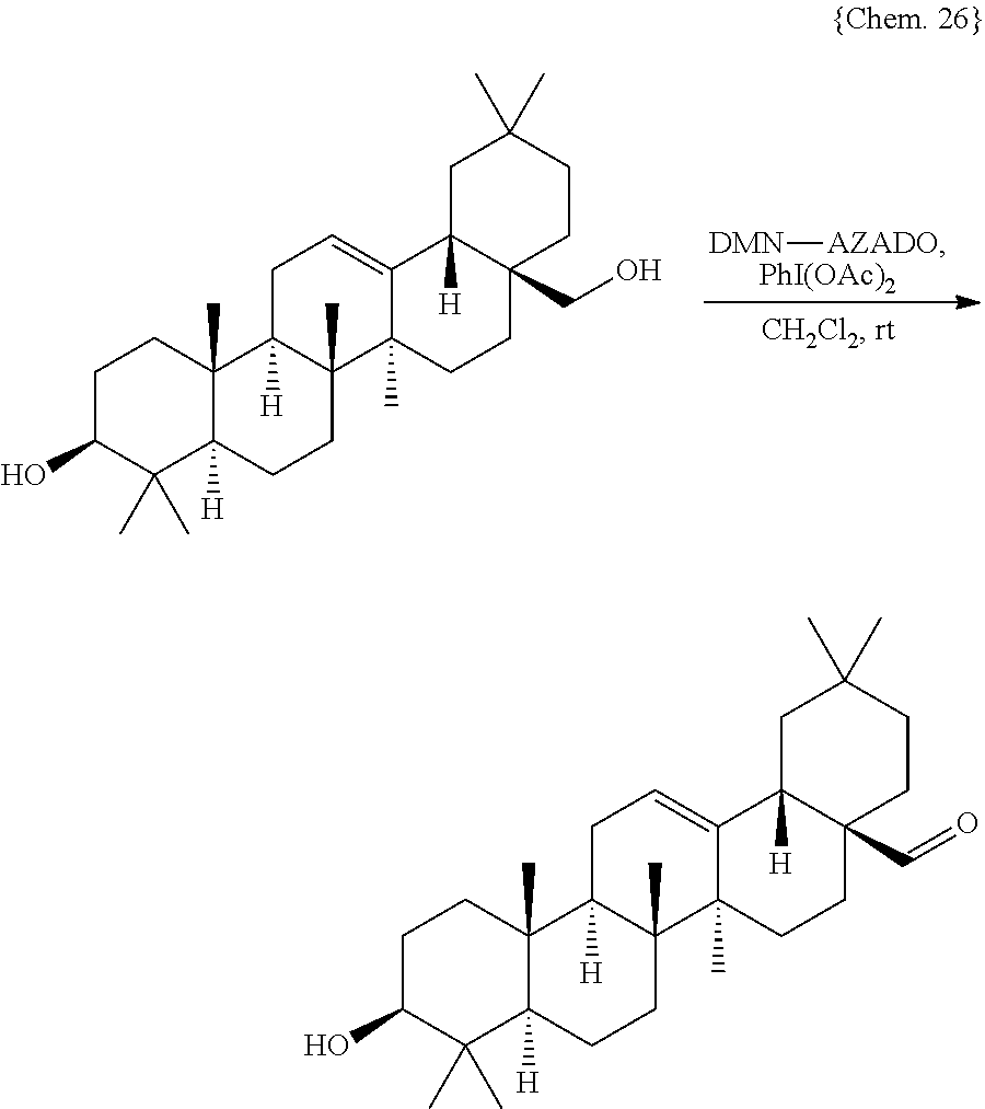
[DMN][AZADO].[PhI(OAc)2].C1C(O)C(C)(C)C2([H])C(C)(C1)C1([H])C(C)(CC2)C2(C)C(=CC1)C1([H])C(CO)(CC2)CCC(C)(C)C1.C1C(O)C(C)(C)C2([H])C(C)(C1)C1([H])C(C)(CC2)C2(C)C(=CC1)C1([H])C(C=O)(CC2)CCC(C)(C)C1
